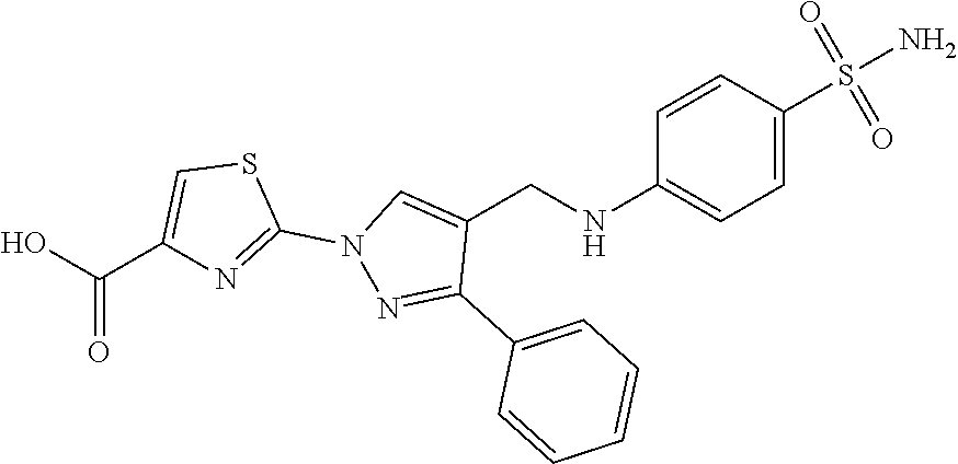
C1(NCC2=CN(C3=NC(C(O)=O)=CS3)N=C2C2=CC=CC=C2)=CC=C(S(N)(=O)=O)C=C1
